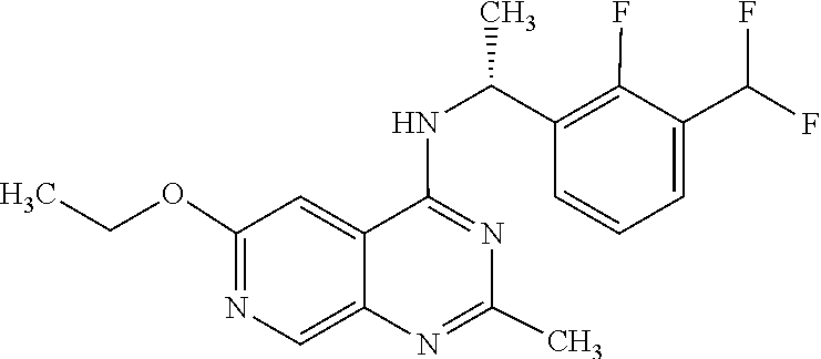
N1=C(NC(C2=C(F)C(C(F)F)=CC=C2)C)C2=CC(OCC)=NC=C2N=C1C
